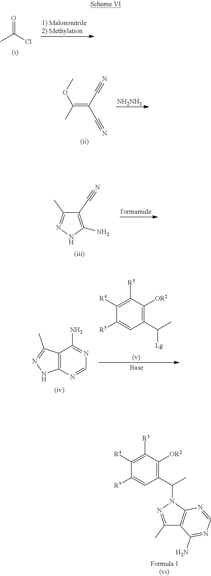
O=C(Cl)C.[NH2NH2].C(=C(C)OC)(C#N)C#N.C1(C#N)=C(N)NN=C1C.C1([R3])=C([R4])C([R5])=CC(C(C)[Lg])=C1[OR2].C12=C(N=CN=C1N)NN=C2C.C1([R3])=C([R4])C([R5])=CC(C(C)N2N=C(C)C3=C2N=CN=C3N)=C1[OR2]
